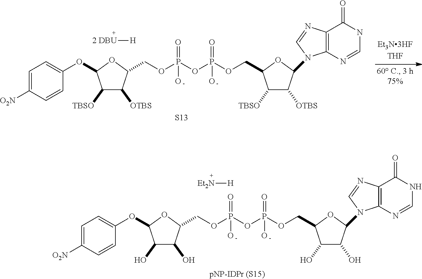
[O2N]C1=CC=C(OC2C([TBSO])C([OTBS])C(COP(OP(OCC3OC(N4C5=C(N=C4)C(=O)NC=N5)C([OTBS])C3[TBSO])(=O)O)(=O)O)O2)C=C1.[2 DBU][H].[S13].[O2N]C1=CC=C(OC2C(O)C(O)C(COP(OP(OCC3OC(N4C5=C(N=C4)C(=O)NC=N5)C(O)C3O)(=O)O)(=O)O)O2)C=C1.[Et2N][H]
